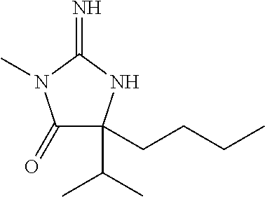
C1(=O)C(CCCC)(C(C)C)NC(=N)N1C
